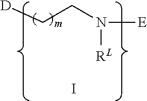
[D]CCN([RL])[E].I
